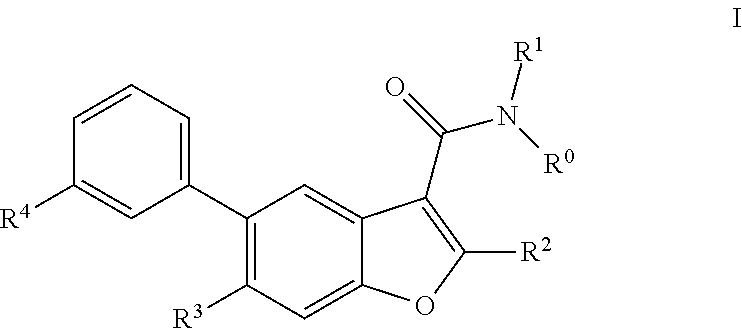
C1=CC=C(C2=C([R3])C=C3C(=C2)C(C(=O)N([R0])[R1])=C([R2])O3)C=C1[R4]
